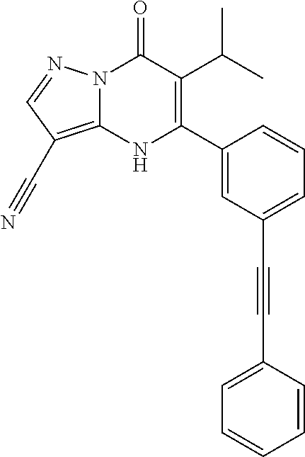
N12C(=C(C#N)C=N1)NC(C1=CC(C#CC3=CC=CC=C3)=CC=C1)=C(C(C)C)C2=O
